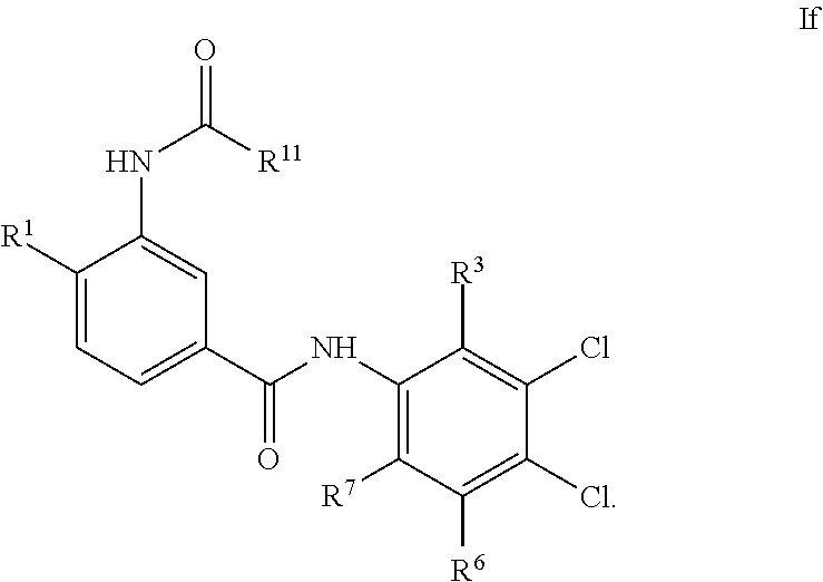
C1([R1])=CC=C(C(NC2=C([R7])C([R6])=C(Cl)C(Cl)=C2[R3])=O)C=C1NC(=O)[R11]
